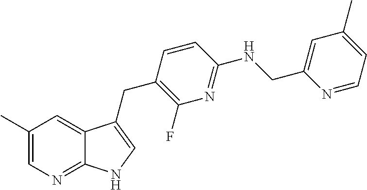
C1(C)=CN=C2C(=C1)C(CC1=C(F)N=C(NCC3=CC(C)=CC=N3)C=C1)=CN2
